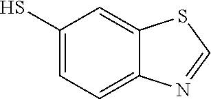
C12=CC(S)=CC=C1N=CS2
